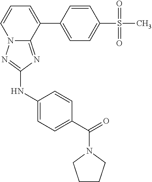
C1(NC2=NN3C(=N2)C(C2=CC=C(S(C)(=O)=O)C=C2)=CC=C3)=CC=C(C(=O)N2CCCC2)C=C1
